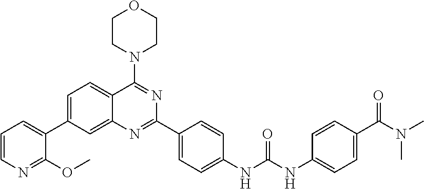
C1=C(C2=CC=CN=C2OC)C=C2C(=C1)C(N1CCOCC1)=NC(C1=CC=C(NC(NC3=CC=C(C(N(C)C)=O)C=C3)=O)C=C1)=N2
